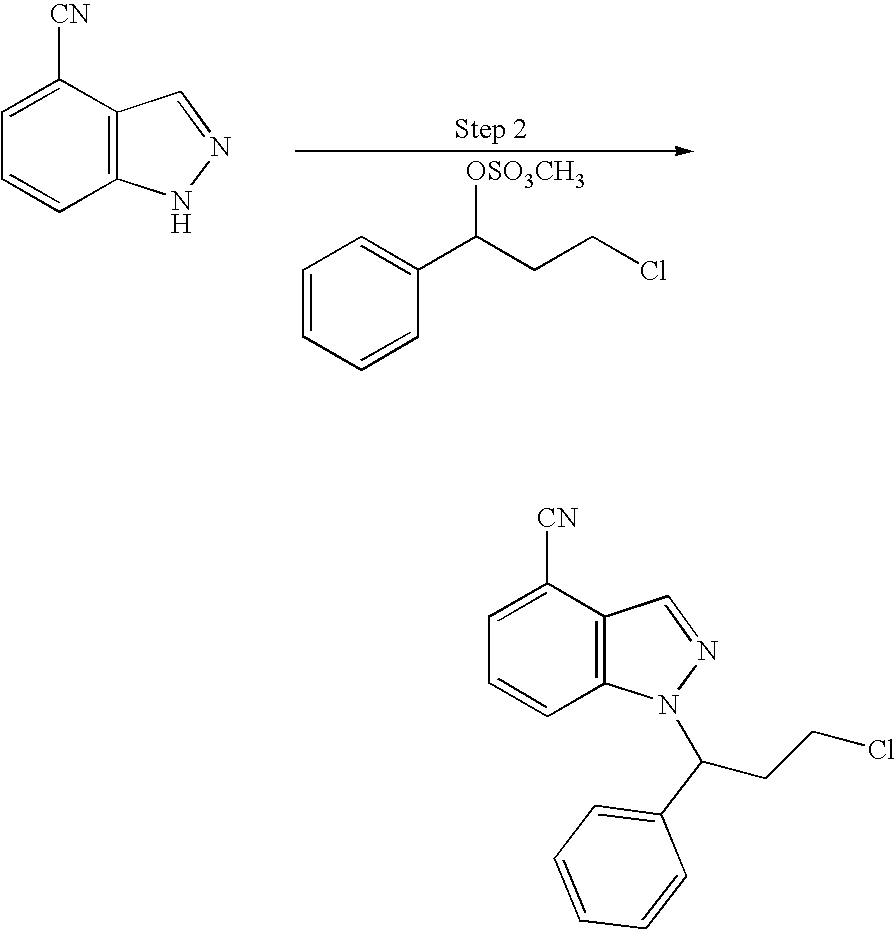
C12=C(C([CN])=CC=C1)C=NN2.C1=CC=CC(C([OSO3CH3])CCCl)=C1.C12=C(C([CN])=CC=C1)C=NN2C(CCCl)C1=CC=CC=C1
